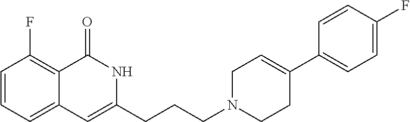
C1=CC=C2C(=C1F)C(=O)NC(CCCN1CC=C(C3=CC=C(F)C=C3)CC1)=C2
